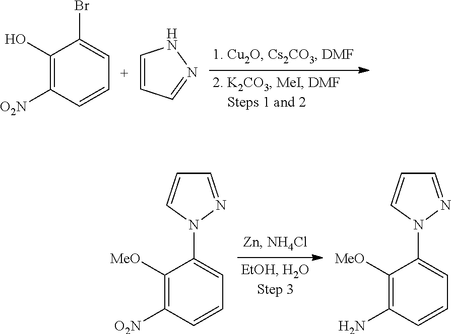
C1(O)=C([O2N])C=CC=C1Br.C1=CC=NN1.C1([MeO])=C([O2N])C=CC=C1N1N=CC=C1.C1([MeO])=C(N)C=CC=C1N1N=CC=C1
